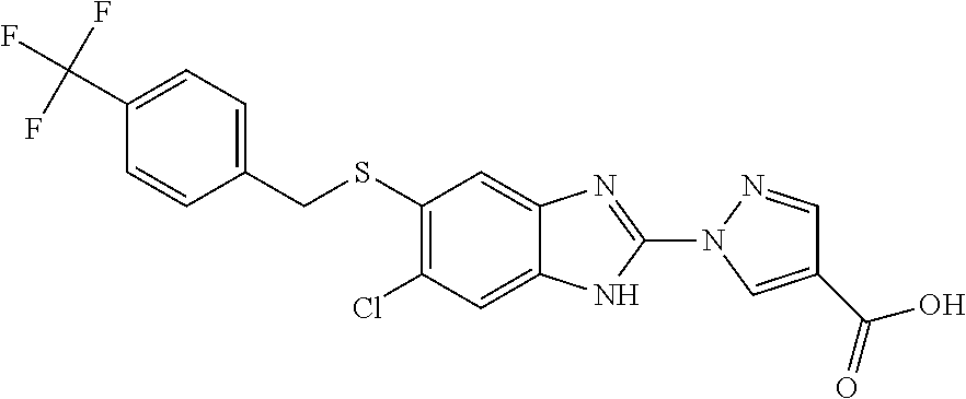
C1(SCC2=CC=C(C(F)(F)F)C=C2)=C(Cl)C=C2C(=C1)N=C(N1C=C(C(=O)O)C=N1)N2
